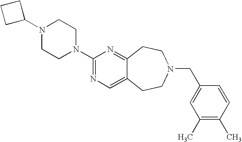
C1C(N2CCN(C3=NC=C4C(=N3)CCN(CC3=CC(C)=C(C)C=C3)CC4)CC2)CC1
